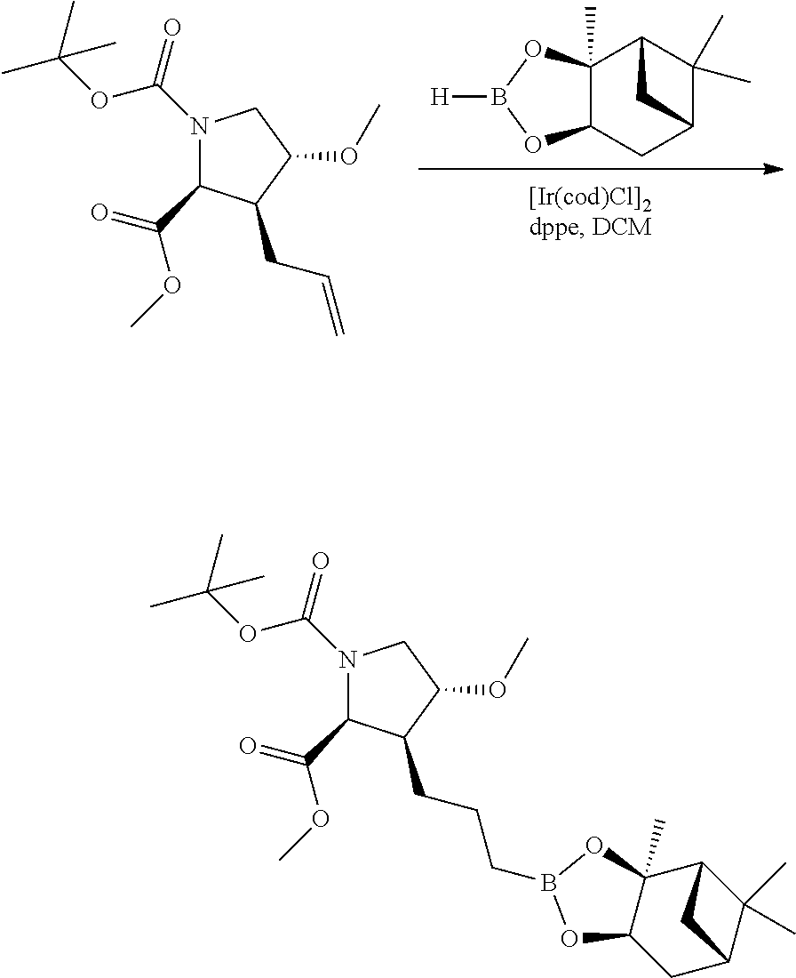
C12(C)C(CC3C(C)(C)C1C3)OB([H])O2.N1(C(OC(C)(C)C)=O)C(C(=O)OC)C(CC=C)C(OC)C1.N1(C(OC(C)(C)C)=O)C(C(=O)OC)C(CCCB2OC3(C)C(CC4C(C)(C)C3C4)O2)C(OC)C1
